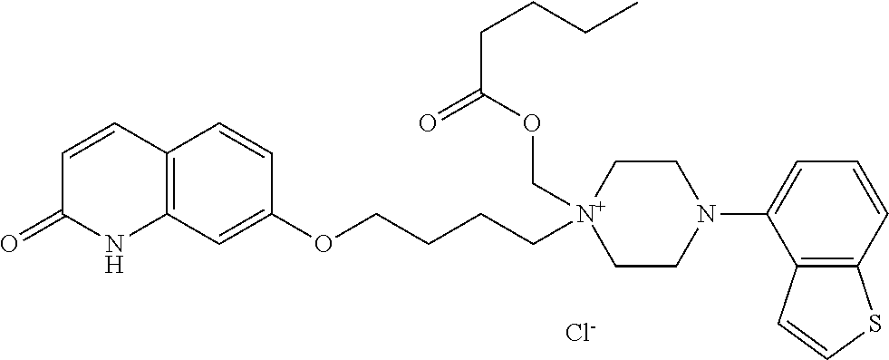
C1=CC2=C(NC1=O)C=C(OCCCC[N+]1(COC(CCCC)=O)CCN(C3=CC=CC4=C3C=CS4)CC1)C=C2.[Cl-]
